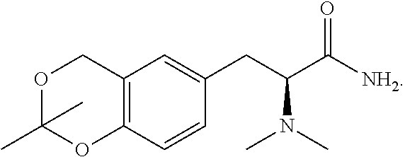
C1=C(CC(C(=O)[NH2])N(C)C)C=CC2=C1COC(C)(C)O2
